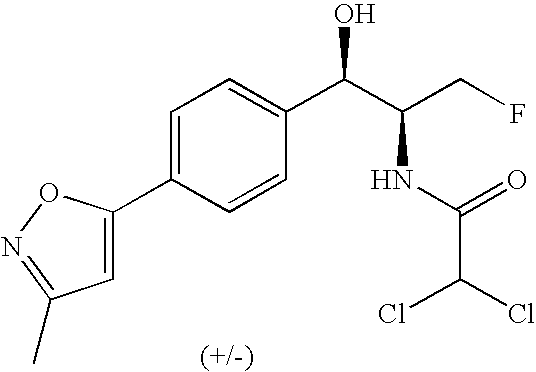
C1(C2=CC=C(C(C(CF)NC(C(Cl)Cl)=O)O)C=C2)=CC(C)=NO1
